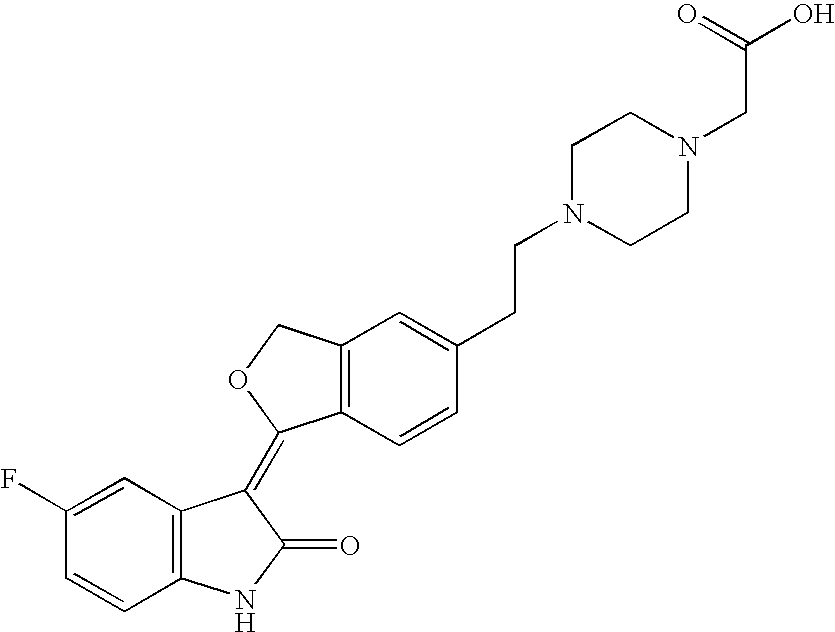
C1=C(F)C=CC2=C1C(=C1C3=C(CO1)C=C(CCN1CCN(CC(O)=O)CC1)C=C3)C(=O)N2
